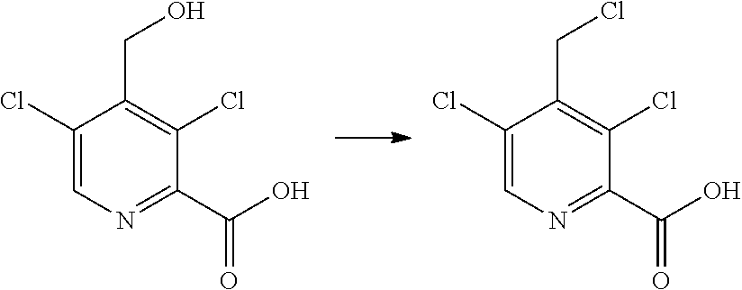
C1(Cl)=CN=C(C(O)=O)C(Cl)=C1CO.C1(Cl)=CN=C(C(O)=O)C(Cl)=C1CCl
